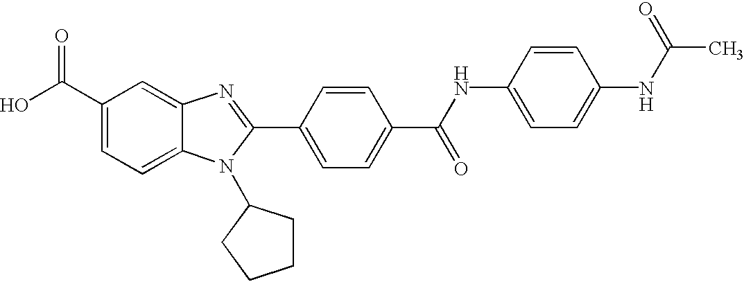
C1(C(O)=O)=CC=C2C(=C1)N=C(C1=CC=C(C(NC3=CC=C(NC(C)=O)C=C3)=O)C=C1)N2C1CCCC1
